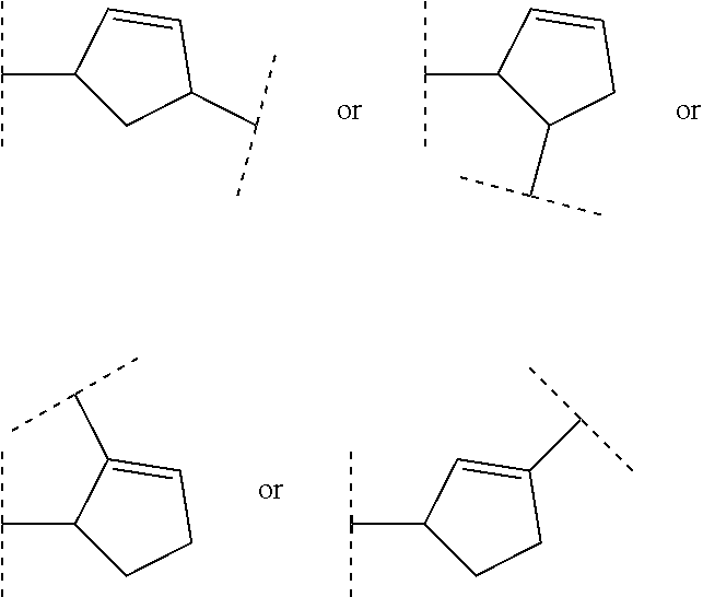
CC(C)C1CC(C(C)C)C=C1.CC(C)C1C(C(C)C)CC=C1.CC(C)C1CCC(C(C)C)=C1.CC(C)C1CCC=C1C(C)C
